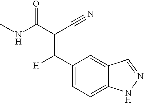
C1(C(=C(C#N)C(=O)NC)[H])=CC=C2C(=C1)C=NN2
